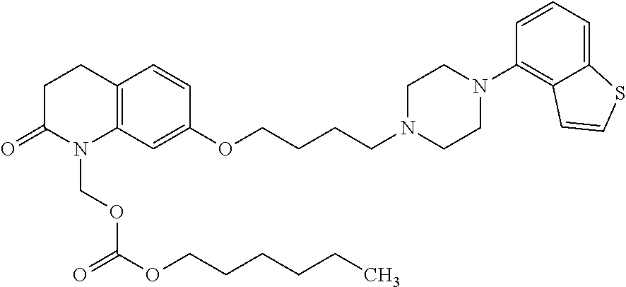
C12=C(CCC(=O)N1COC(OCCCCCC)=O)C=CC(OCCCCN1CCN(C3=C4C(=CC=C3)SC=C4)CC1)=C2
